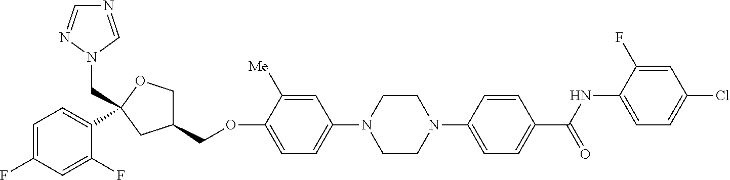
C1=C(F)C=C(F)C(C2(CN3C=NC=N3)OCC(COC3=CC=C(N4CCN(C5=CC=C(C(NC6=CC=C(Cl)C=C6F)=O)C=C5)CC4)C=C3[Me])C2)=C1
